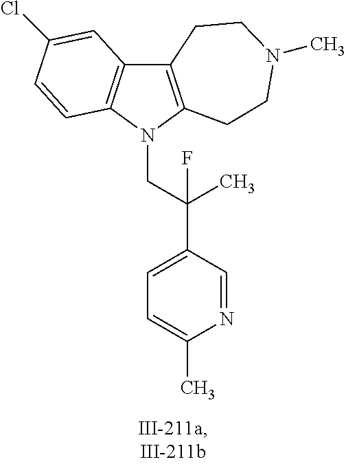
C12=C(N(CC(C3=CC=C(C)N=C3)(C)F)C3=C1C=C(Cl)C=C3)CCN(C)CC2
